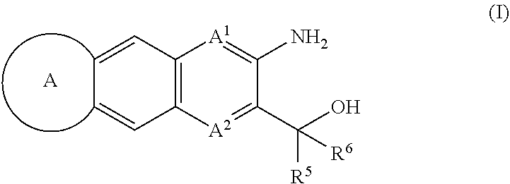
C12=C([A2]=C(C(O)([R5])[R6])C(N)=[A1]1)C=CC=C2.[A]
